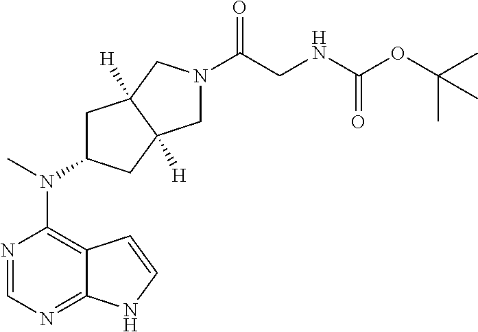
N1=CN=C2C(=C1N(C)C1CC3([H])C([H])(C1)CN(C(CNC(OC(C)(C)C)=O)=O)C3)C=CN2
